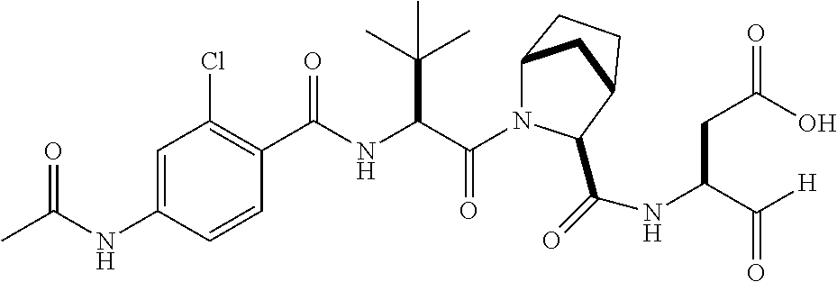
C(=O)(C(C(C)(C)C)NC(=O)C1=C(Cl)C=C(NC(=O)C)C=C1)N1C2CC(CC2)C1C(NC(C([H])=O)CC(O)=O)=O
